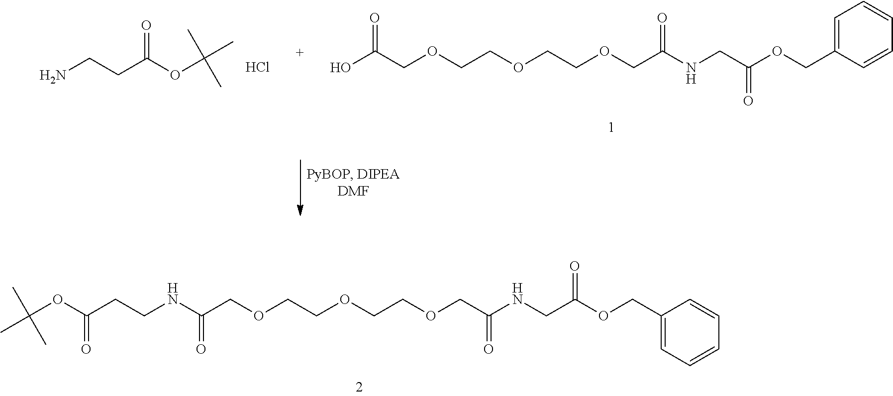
N(C(COCCOCCOCC(=O)NCC(OCC1=CC=CC=C1)=O)=O)CCC(OC(C)(C)C)=O.NCCC(OC(C)(C)C)=O.Cl.OC(COCCOCCOCC(=O)NCC(OCC1=CC=CC=C1)=O)=O
